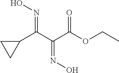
C1(C(C(C(OCC)=O)=NO)=NO)CC1
